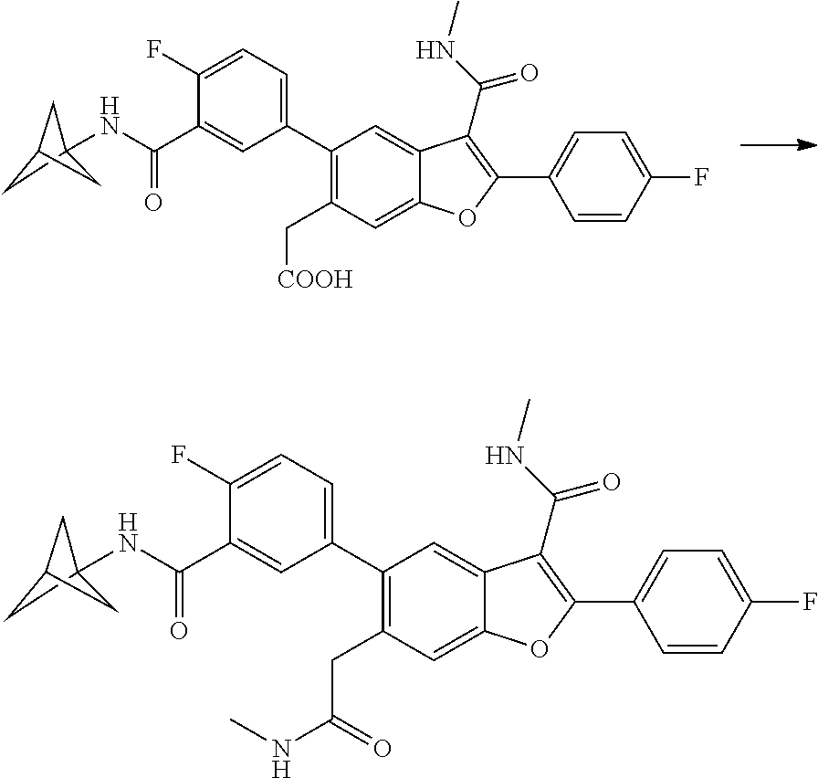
C1(C2=CC=C(F)C(C(=O)NC34CC(C3)C4)=C2)=C(C[COOH])C=C2C(=C1)C(C(=O)NC)=C(C1=CC=C(F)C=C1)O2.C1(C2=CC=C(F)C(C(=O)NC34CC(C3)C4)=C2)=C(CC(=O)NC)C=C2C(=C1)C(C(=O)NC)=C(C1=CC=C(F)C=C1)O2
